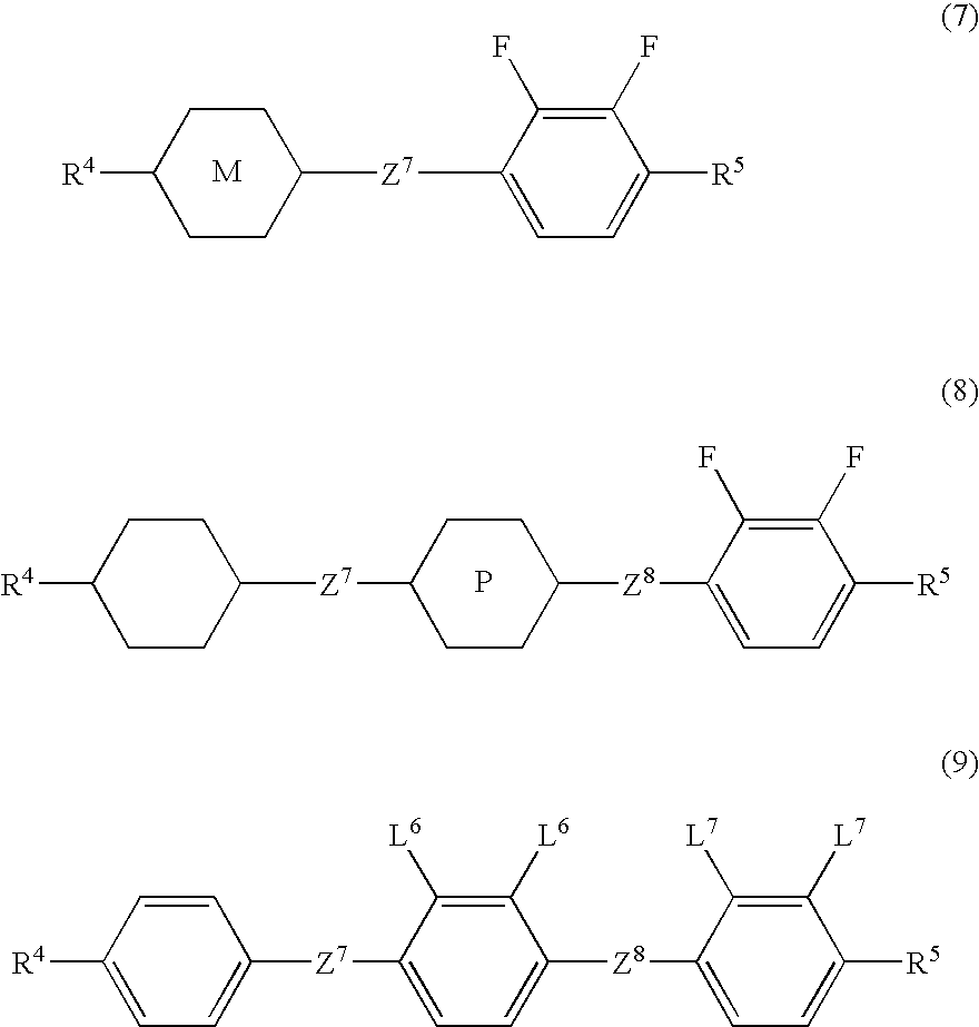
C1=CC([R4])=CC=C1[Z7]C1=CC=C([Z8]C2=CC=C([R5])C([L7])=C2[L7])C([L6])=C1[L6].[M].C1=C([Z7]C2CCC([R4])CC2)C(F)=C(F)C([R5])=C1.P.C1=C([Z8]C2CCC([Z7]C3CCC([R4])CC3)CC2)C(F)=C(F)C([R5])=C1
